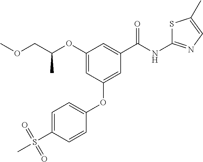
C1=CC(OC2=CC(C(NC3=NC=C(C)S3)=O)=CC(OC(COC)C)=C2)=CC=C1S(C)(=O)=O
